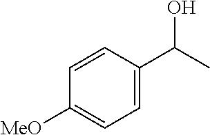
C1=CC(C(C)O)=CC=C1[MeO]
